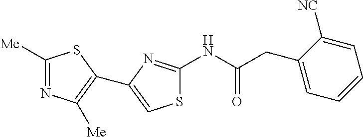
S1C(NC(CC2=CC=CC=C2[NC])=O)=NC(C2=C([Me])N=C([Me])S2)=C1
